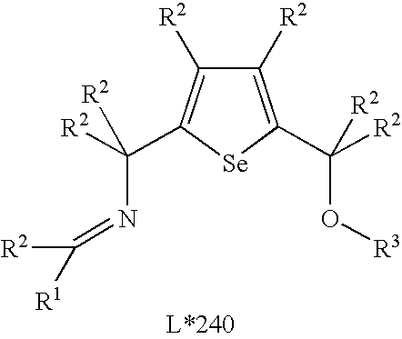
C1([R2])=C(C([R2])(O[R3])[R2])[Se]C(C([R2])(N=C([R2])[R1])[R2])=C1[R2]
